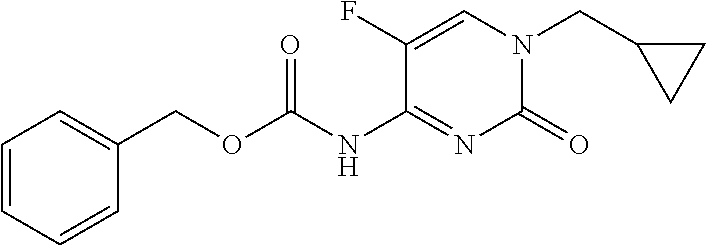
C1(CN2C(=O)N=C(NC(OCC3=CC=CC=C3)=O)C(F)=C2)CC1
